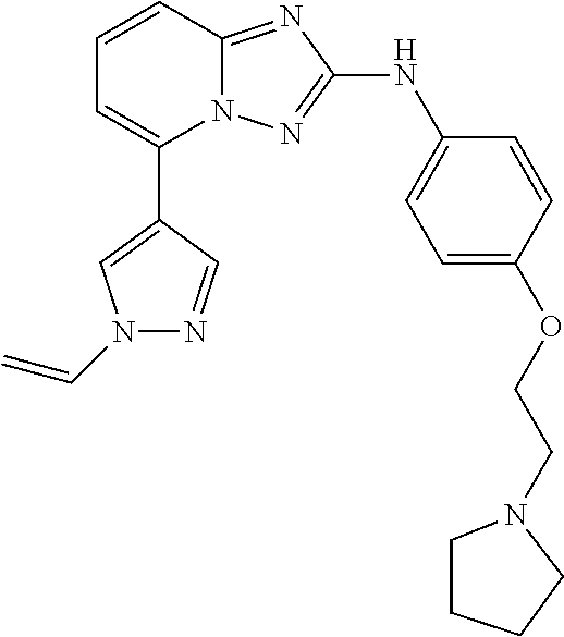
C1=CC2=NC(NC3=CC=C(OCCN4CCCC4)C=C3)=NN2C(C2=CN(C=C)N=C2)=C1
